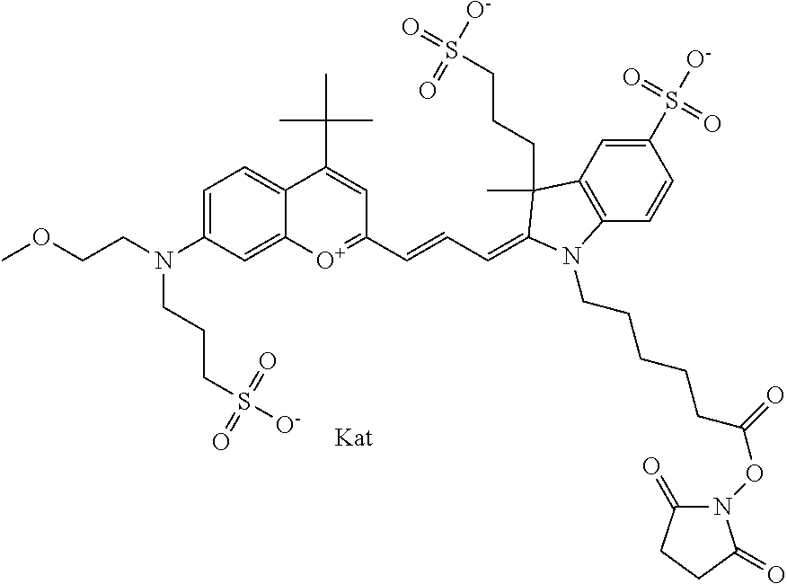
C1(S([O-])(=O)=O)=CC2=C(C=C1)N(CCCCCC(ON1C(=O)CCC1=O)=O)C(=CC=CC1=[O+]C3=CC(N(CCOC)CCCS([O-])(=O)=O)=CC=C3C(C(C)(C)C)=C1)C2(C)CCCS(=O)([O-])=O.[Kat]
